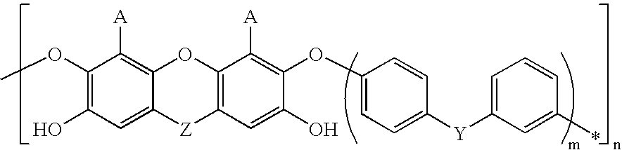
OC1=C(OC)C([A])=C2C(=C1)[Z]C1=C(O2)C([A])=C(OC2=CC=C([Y]C3=CC=CC(C)=C3)C=C2)C(O)=C1
